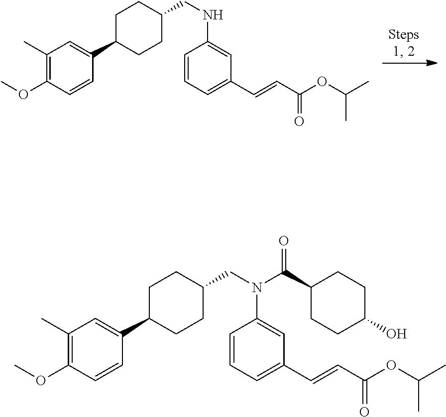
C1=CC=C(C=CC(OC(C)C)=O)C=C1NCC1CCC(C2=CC(C)=C(OC)C=C2)CC1.C1=CC=C(C=CC(OC(C)C)=O)C=C1N(CC1CCC(C2=CC(C)=C(OC)C=C2)CC1)C(C1CCC(O)CC1)=O
